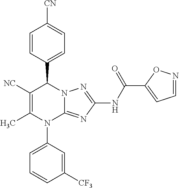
C1=CC(C2C([NC])=C(C)N(C3=CC=CC([CF3])=C3)C3=NC(NC(=O)C4=CC=NO4)=NN23)=CC=C1[CN]
